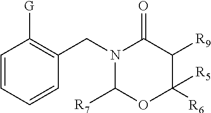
C1=CC=CC(CN2C([R7])OC([R5])([R6])C([R9])C2=O)=C1[G]
